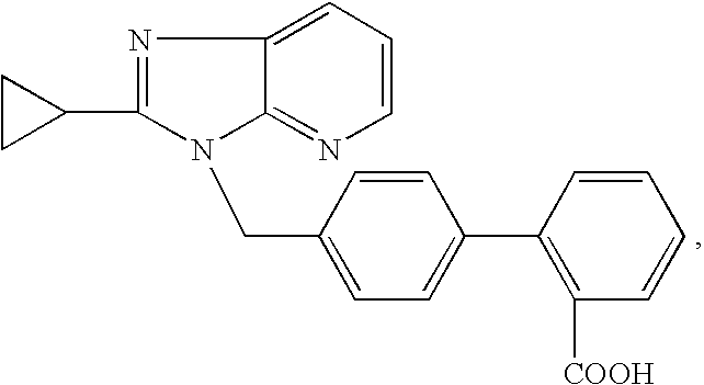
C1=C(C2=C([COOH])C=CC=C2)C=CC(CN2C3=NC=CC=C3N=C2C2CC2)=C1
